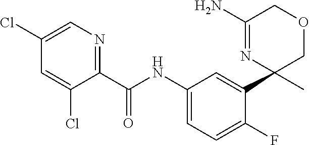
C1(C(NC2=CC=C(F)C(C3(C)COCC(N)=N3)=C2)=O)=NC=C(Cl)C=C1Cl
